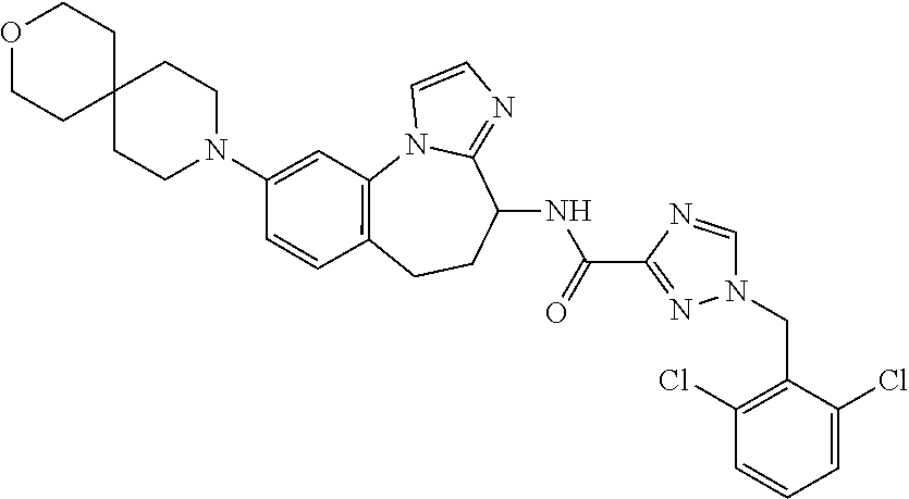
N12C3=C(C=CC(N4CCC5(CC4)CCOCC5)=C3)CCC(NC(C3=NN(CC4=C(Cl)C=CC=C4Cl)C=N3)=O)C1=NC=C2
